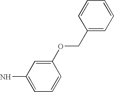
C1(COC2=CC(N)=CC=C2)=CC=CC=C1
